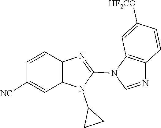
N1(C2CC2)C(N2C=NC3=C2C=C([HF2CO])C=C3)=NC2=C1C=C([NC])C=C2
